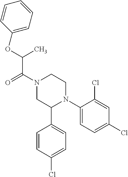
O(C(C(N1CC(C2=CC=C(Cl)C=C2)N(C2=CC=C(Cl)C=C2Cl)CC1)=O)C)C1=CC=CC=C1
